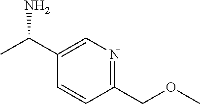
C1(COC)=NC=C(C(C)N)C=C1
